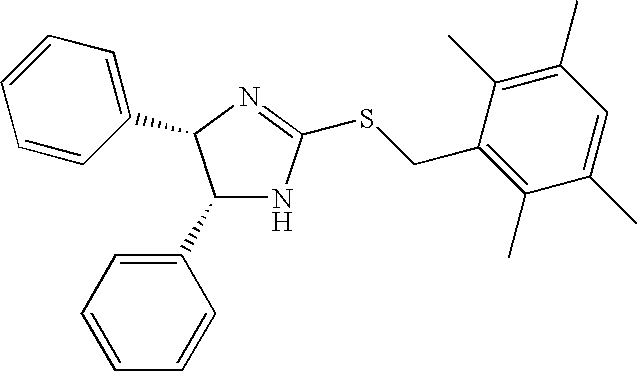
C1(C2=CC=CC=C2)NC(SCC2=C(C)C(C)=CC(C)=C2C)=NC1C1=CC=CC=C1
